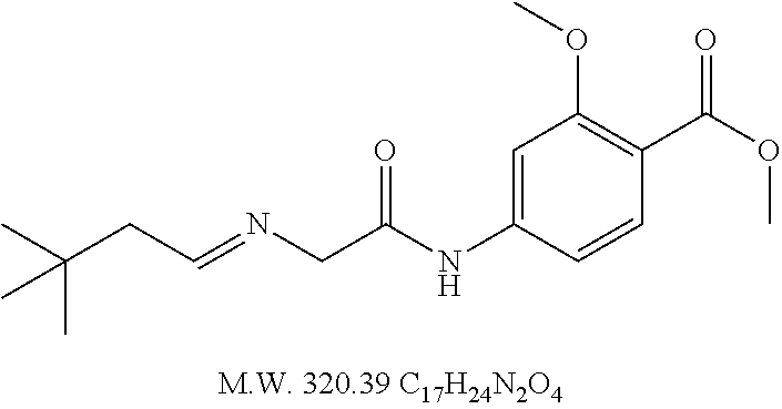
C1=C(NC(CN=CCC(C)(C)C)=O)C=CC(C(OC)=O)=C1OC
